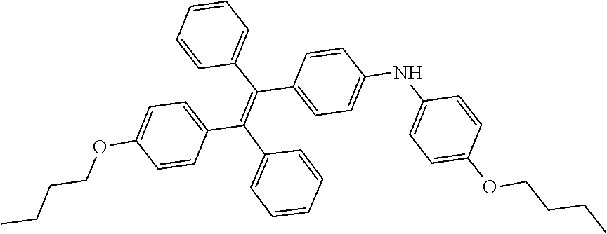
C1(C(C2=CC=C(OCCCC)C=C2)=C(C2=CC=CC=C2)C2=CC=C(NC3=CC=C(OCCCC)C=C3)C=C2)=CC=CC=C1
